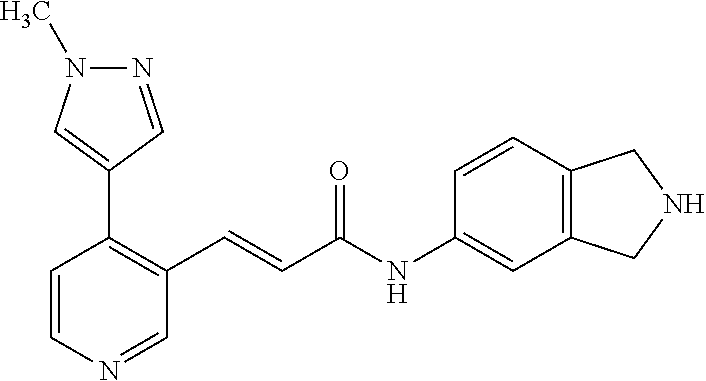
N1=CC(C2=C(C=CC(NC3=CC4=C(C=C3)CNC4)=O)C=NC=C2)=CN1C
